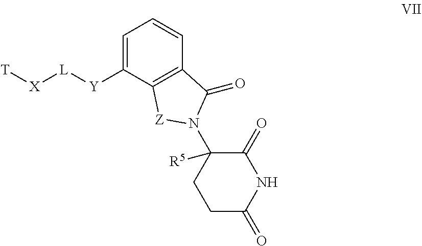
C1=C([Y][L][X][T])C2=C(C=C1)C(=O)N(C1([R5])CCC(=O)NC1=O)[Z]2
